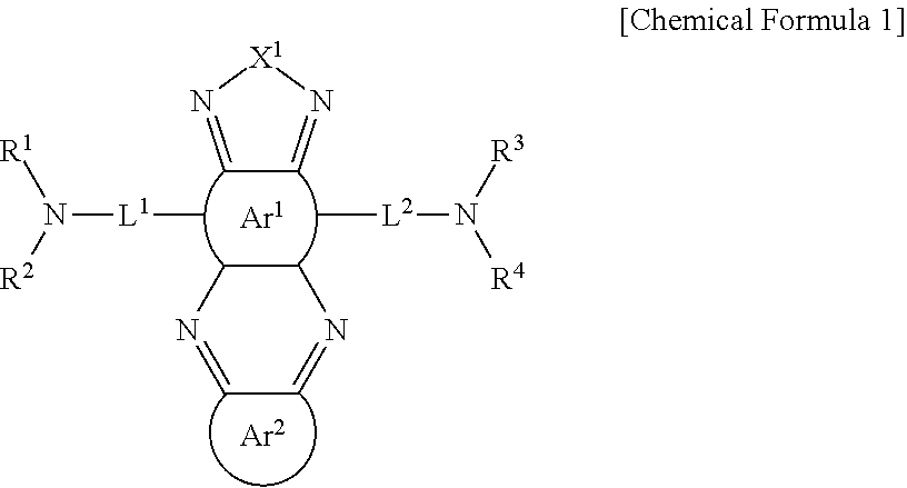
C1=N[X1]N=C1.C1=NCCN=C1.[L1](N([R1])[R2])C.[L2](N([R4])[R3])C
